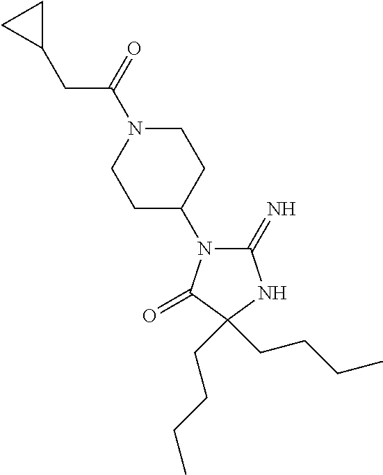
C1(=N)N(C2CCN(C(=O)CC3CC3)CC2)C(=O)C(CCCC)(CCCC)N1
